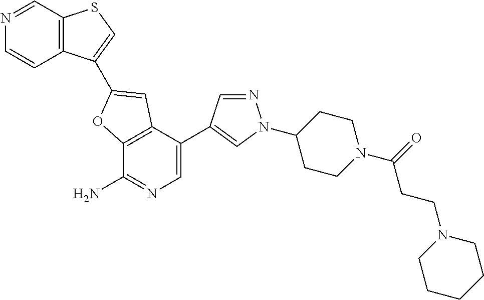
C12=C(C(C3=CN(C4CCN(C(=O)CCN5CCCCC5)CC4)N=C3)=CN=C1N)C=C(C1=CSC3=C1C=CN=C3)O2
